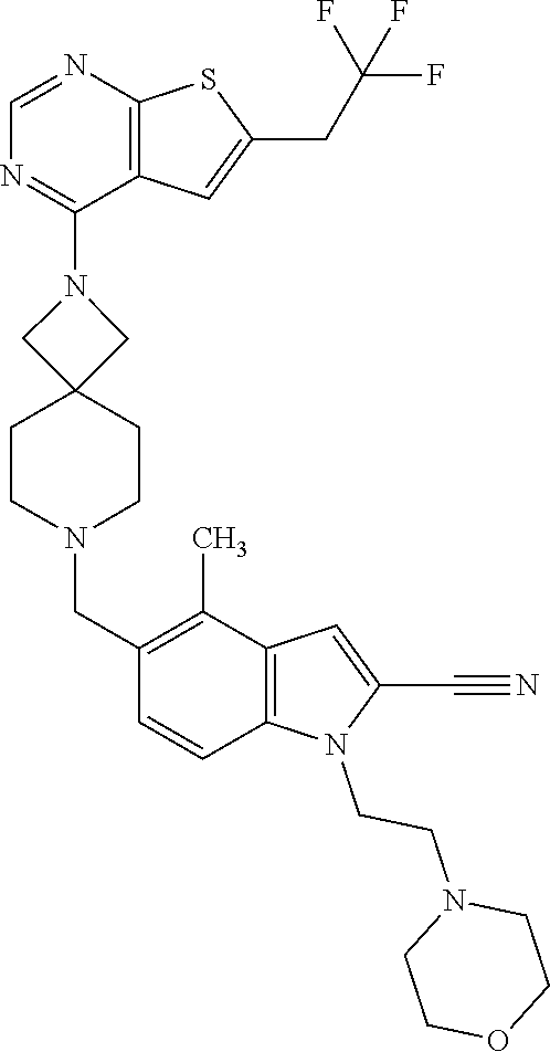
C12=C(C=C(CC(F)(F)F)S1)C(N1CC3(CCN(CC4=C(C)C5=C(C=C4)N(CCN4CCOCC4)C(C#N)=C5)CC3)C1)=NC=N2
